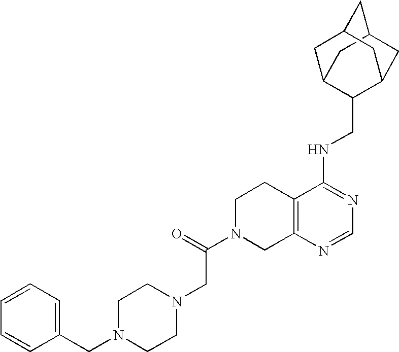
C12=C(N=CN=C1NCC1C3CC4CC(C3)CC1C4)CN(C(CN1CCN(CC3=CC=CC=C3)CC1)=O)CC2
